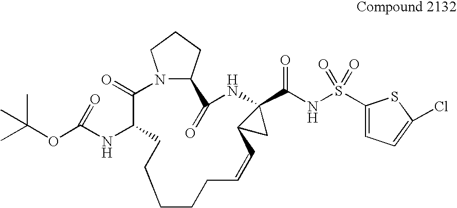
C1(=O)C(NC(OC(C)(C)C)=O)CCCCCC=CC2C(C(NS(C3=CC=C(Cl)S3)(=O)=O)=O)(NC(=O)C3N1CCC3)C2
